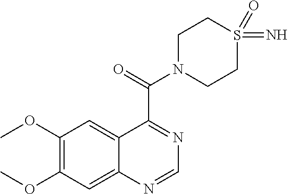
C12=CC(OC)=C(OC)C=C1N=CN=C2C(=O)N1CCS(=N)(=O)CC1
